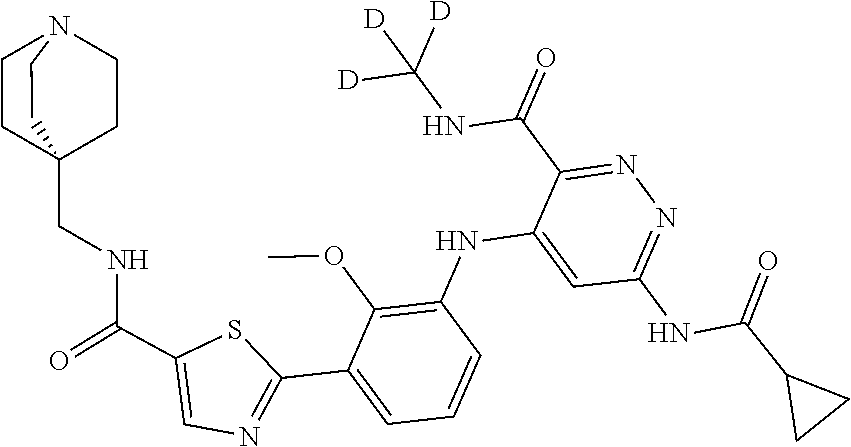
N1=C(C(NC([D])([D])[D])=O)C(NC2=C(OC)C(C3=NC=C(C(=O)NCC45CCN(CC4)CC5)S3)=CC=C2)=CC(NC(C2CC2)=O)=N1
